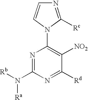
N1=C(N([Ra])[Rb])N=C([Rd])C([NO2])=C1N1C([Rc])=NC=C1
